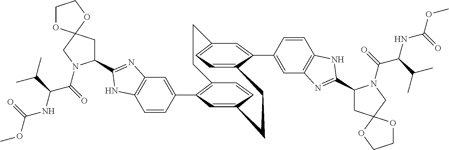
C12=C(C3=CC4=C(C=C3)NC(C3CC5(CN3C(=O)C(NC(OC)=O)C(C)C)OCCO5)=N4)C=C(C=C1)CCC1=CC=C(C=C1C1=CC3=C(C=C1)NC(C1CC4(CN1C(=O)C(NC(OC)=O)C(C)C)OCCO4)=N3)CC2
